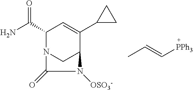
C1(C(N)=O)N2CC(C(C3CC3)=C1)N([OSO3-])C2=O.CC=C[PPh3]
